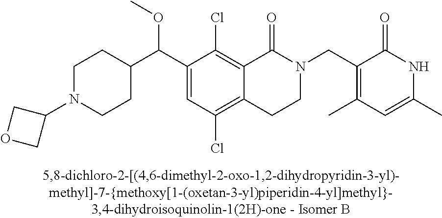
C1(C(C2CCN(C3COC3)CC2)OC)=CC(Cl)=C2C(=C1Cl)C(=O)N(CC1=C(C)C=C(C)NC1=O)CC2
